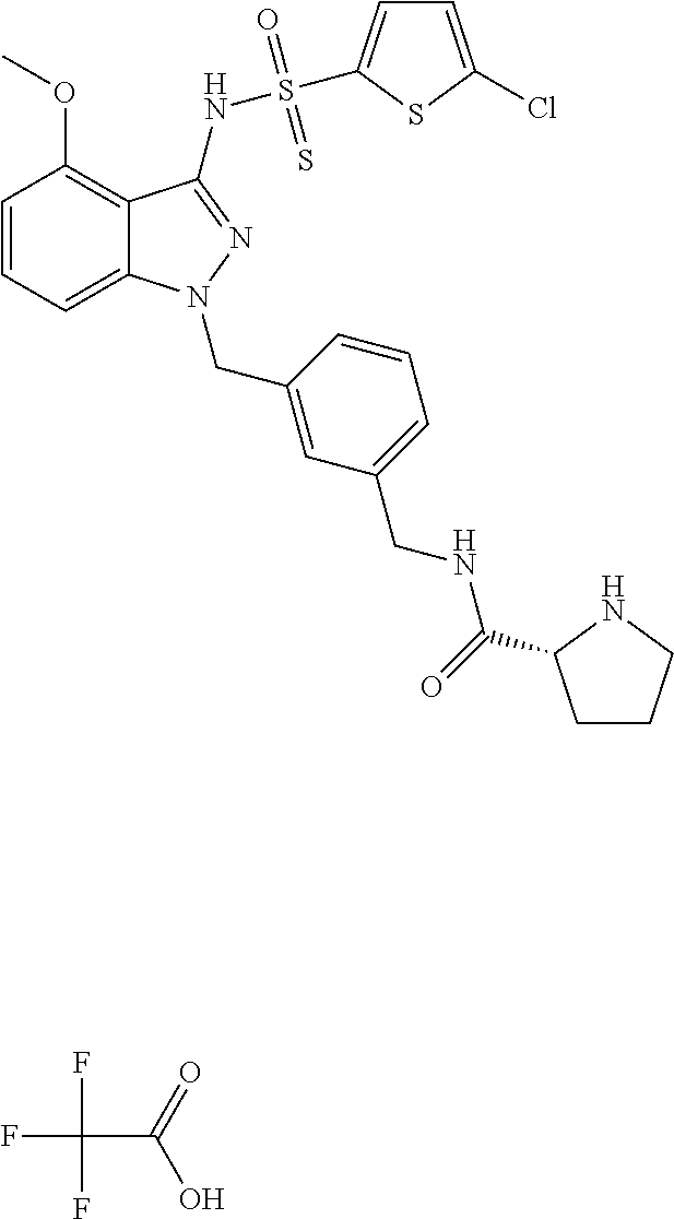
FC(F)(F)C(=O)O.C1=CC=C2C(=C1OC)C(NS(=O)(=S)C1=CC=C(Cl)S1)=NN2CC1=CC(CNC(=O)C2CCCN2)=CC=C1
